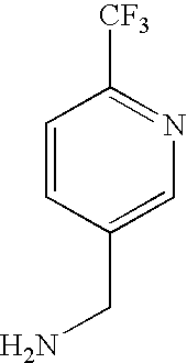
NCC1=CN=C([CF3])C=C1
